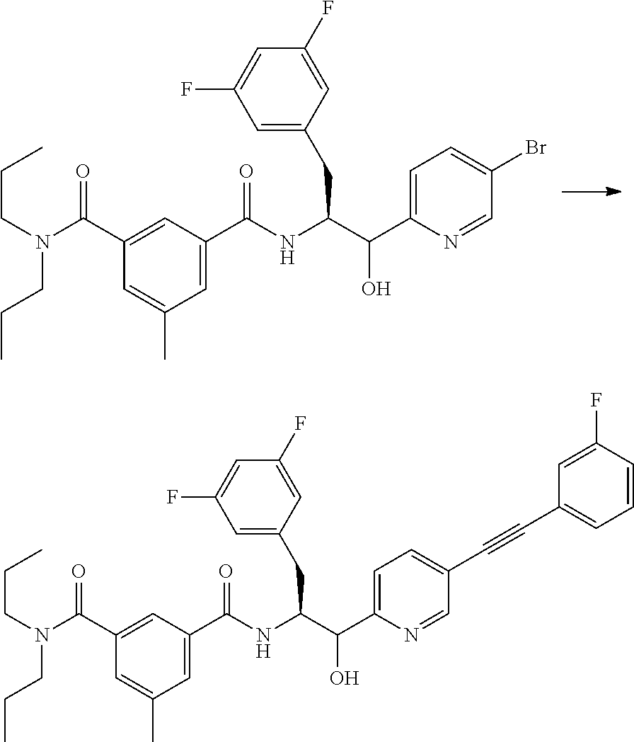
CCCN(CCC)C(C1=CC(C(NC(C(C2=CC=C(Br)C=N2)O)CC2=CC(F)=CC(F)=C2)=O)=CC(C)=C1)=O.CCCN(CCC)C(C1=CC(C(NC(C(C2=CC=C(C#CC3=CC=CC(F)=C3)C=N2)O)CC2=CC(F)=CC(F)=C2)=O)=CC(C)=C1)=O
